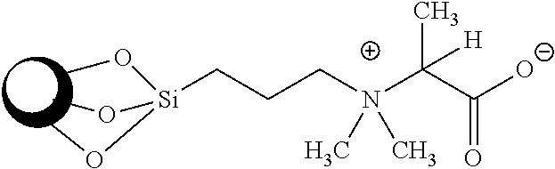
[Si](CCCN(C(C([O-])=O)(C)[H])(C)C)(OC)(OC)OC
